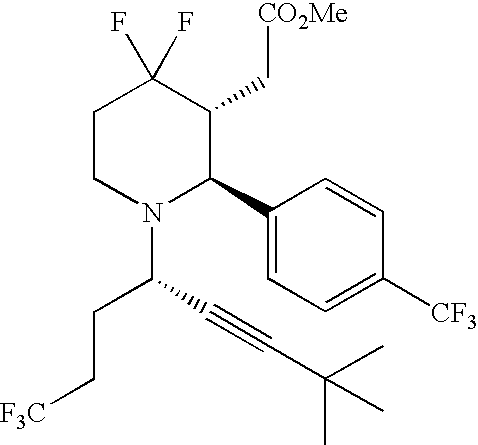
C1CN(C(C#CC(C)(C)C)CC[F3C])C(C2=CC=C([CF3])C=C2)C(C[CO2Me])C1(F)F
